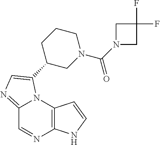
C12=NC=C(C3CN(C(N4CC(F)(F)C4)=O)CCC3)N1C1=C(N=C2)NC=C1
